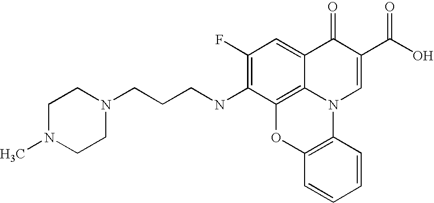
C12=C3C(=CC(F)=C1NCCCN1CCN(C)CC1)C(=O)C(C(=O)O)=CN3C1=C(O2)C=CC=C1
